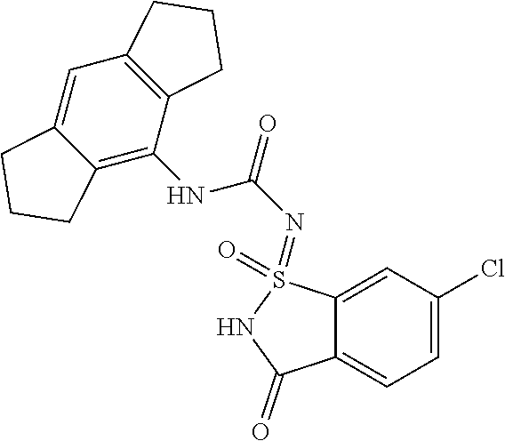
C1=C(Cl)C=C2C(=C1)C(=O)NS2(=O)=NC(NC1=C2C(=CC3=C1CCC3)CCC2)=O
